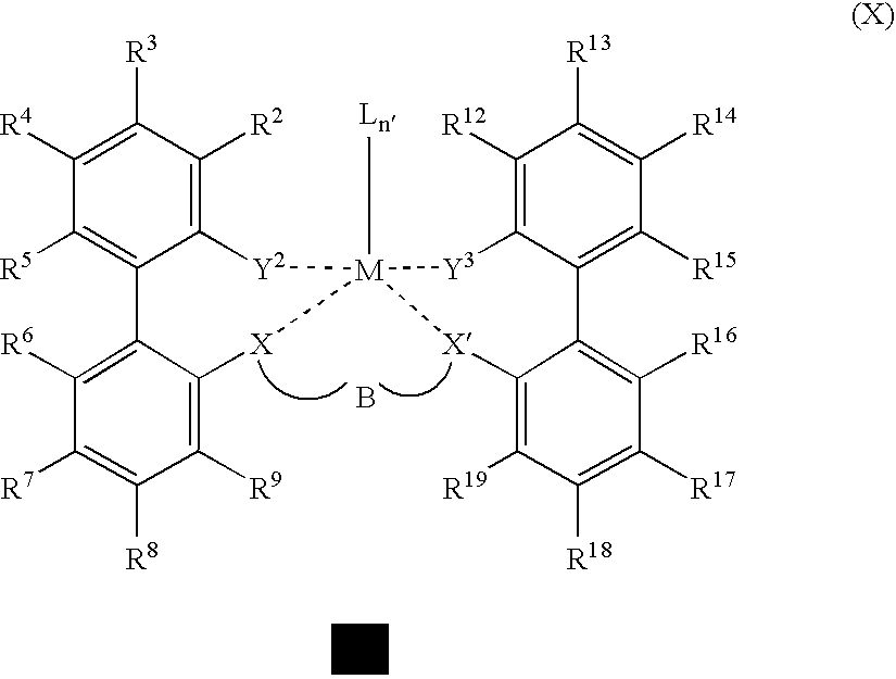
C1([R3])=C([R4])C([R5])=C2C3=C([R6])C([R7])=C([R8])C([R9])=C3[X][M]3([Ln])([Y2]C2=C1[R2])[Y3]C1=C([R12])C([R13])=C([R14])C([R15])=C1C1=C([R16])C([R17])=C([R18])C([R19])=C1[X]3.B
